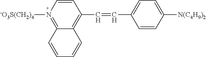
C1=CC(C=CC2=CC=C([N(C4H9)2])C=C2)=C2C(=N1[-O3S(CH2)4])C=CC=C2
